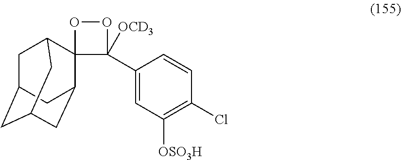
C1(C2([OCD3])C3(C4CC5CC(CC3C5)C4)OO2)=CC([OSO3H])=C(Cl)C=C1
